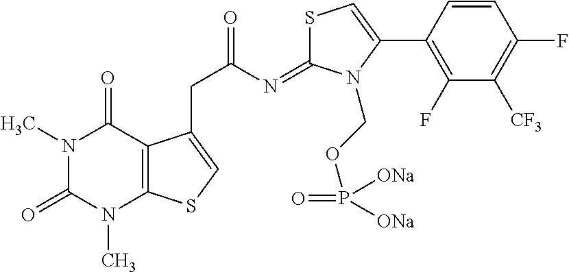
S1C(=NC(=O)CC2=CSC3=C2C(=O)N(C)C(=O)N3C)N(COP(=O)([ONa])[ONa])C(C2=C(F)C([CF3])=C(F)C=C2)=C1
